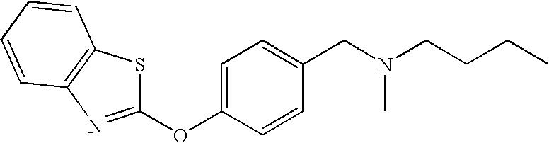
C1=C(OC2=NC3=C(S2)C=CC=C3)C=CC(CN(CCCC)C)=C1
